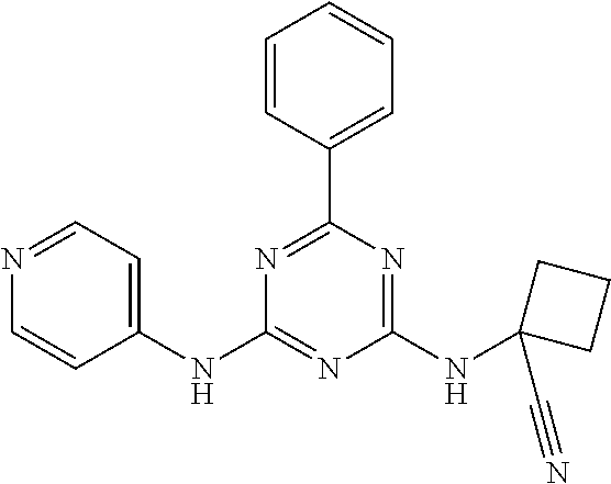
N1=CC=C(NC2=NC(NC3(C#N)CCC3)=NC(C3=CC=CC=C3)=N2)C=C1
